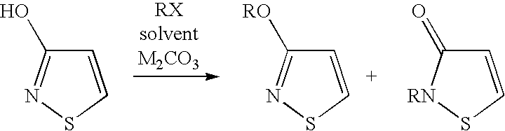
C1=CSN=C1O.C1=CSN=C1[RO].C1=CS[RN]C1=O
